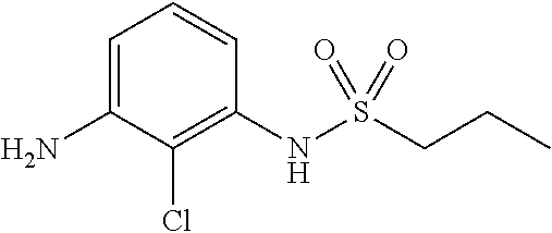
C1(NS(=O)(=O)CCC)=C(Cl)C(N)=CC=C1
